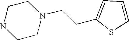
C1N(CCC2=CC=CS2)CCNC1
